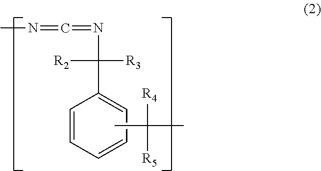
C1=CC=CC=C1C(N=C=NC)([R3])[R2].CC(C)([R4])[R5]
